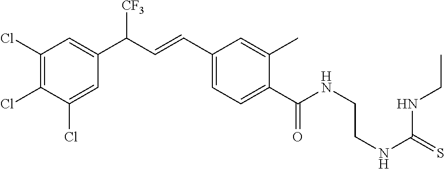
C1(Cl)=C(Cl)C(Cl)=CC(C(C=CC2=CC=C(C(NCCNC(NCC)=S)=O)C(C)=C2)[CF3])=C1
